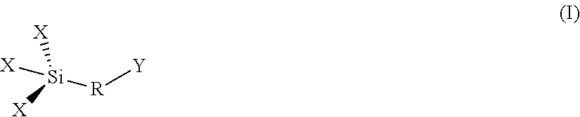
[X][Si]([R][Y])([X])[X]
